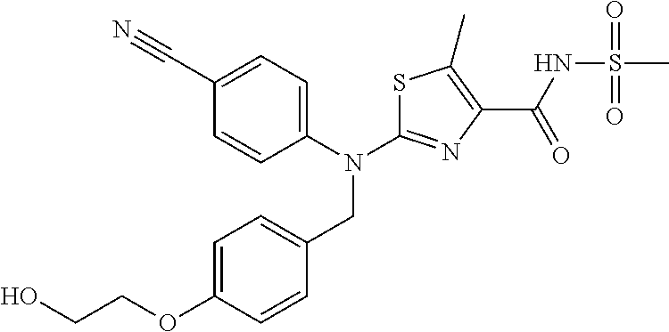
N(C1=NC(C(NS(C)(=O)=O)=O)=C(C)S1)(CC1=CC=C(OCCO)C=C1)C1=CC=C(C#N)C=C1
